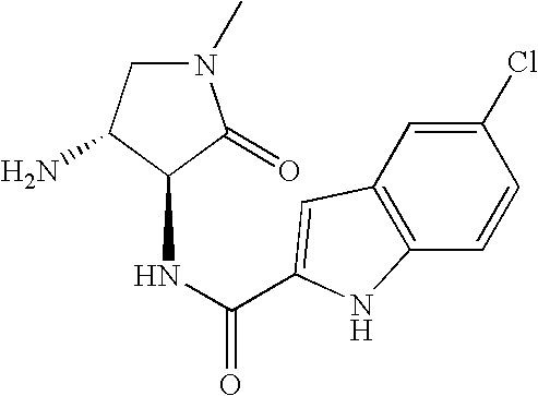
C1(NC(=O)C2=CC3=C(C=CC(Cl)=C3)N2)C(=O)N(C)CC1N
